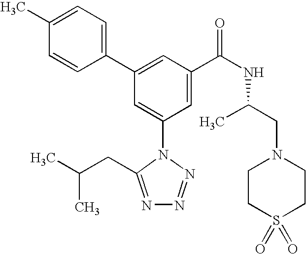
C1(C2=CC(C(NC(C)CN3CCS(=O)(=O)CC3)=O)=CC(N3C(CC(C)C)=NN=N3)=C2)=CC=C(C)C=C1
